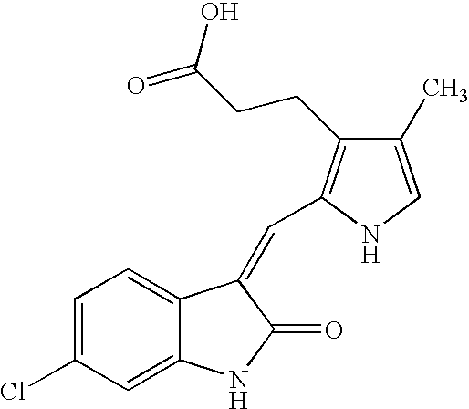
C1=C(Cl)C=C2C(=C1)C(=CC1=C(CCC(O)=O)C(C)=CN1)C(=O)N2
